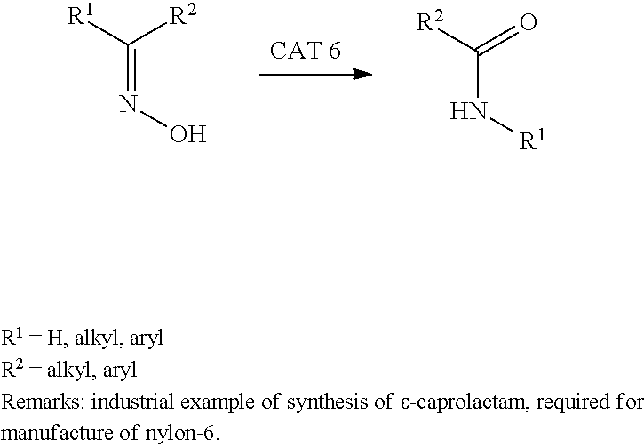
C(N[R1])([R2])=O.C(=NO)([R1])[R2]
